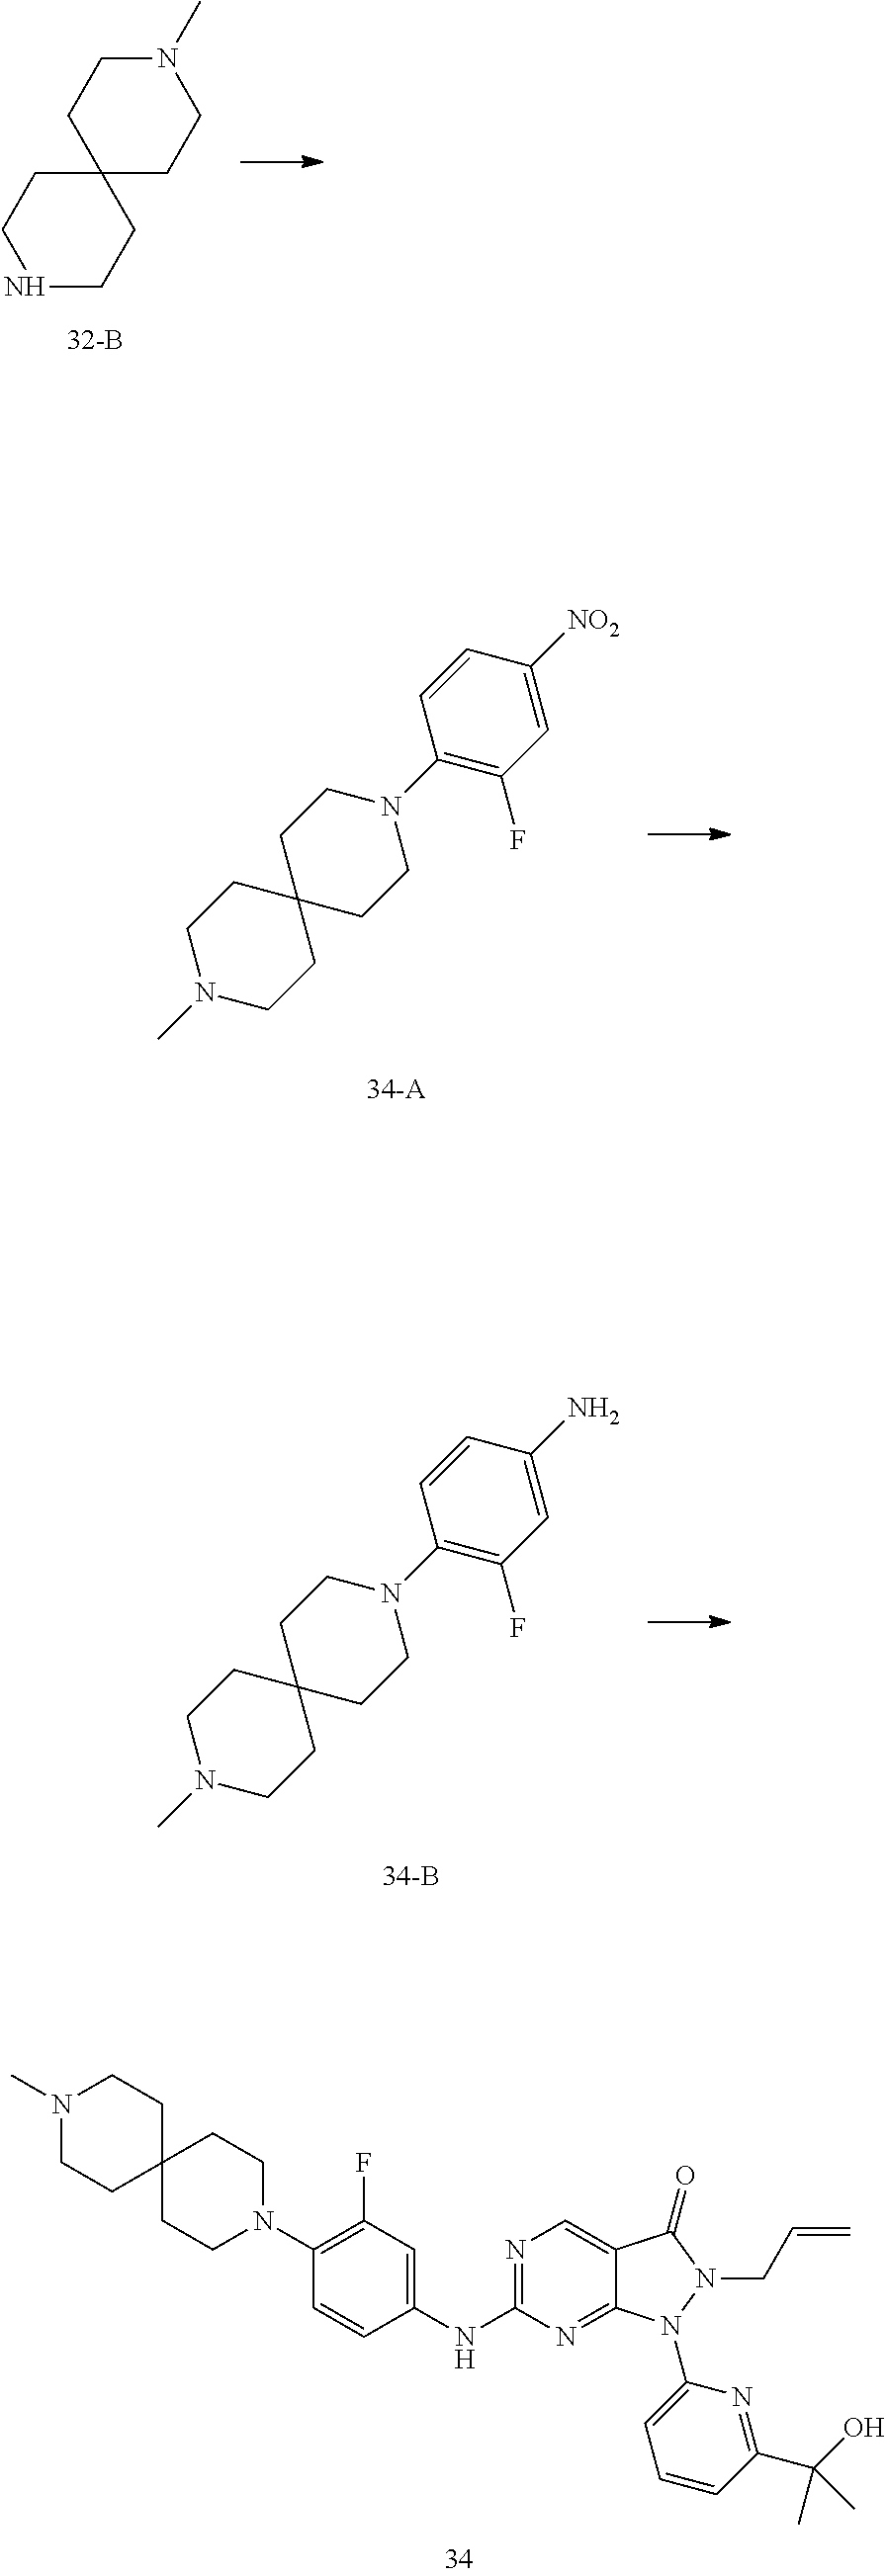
C1NCCC2(C1)CCN(C)CC2.N1(C)CCC2(CC1)CCN(C1=C(F)C=C([NO2])C=C1)CC2.N1(C)CCC2(CC1)CCN(C1=C(F)C=C(N)C=C1)CC2.C1(N2CCC3(CC2)CCN(C)CC3)=C(F)C=C(NC2=NC=C3C(=N2)N(C2=CC=CC(C(O)(C)C)=N2)N(CC=C)C3=O)C=C1
